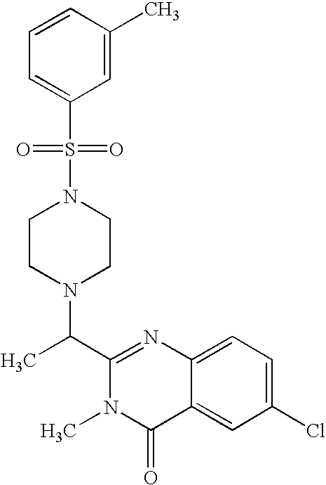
N1(S(=O)(C2=CC=CC(C)=C2)=O)CCN(C(C2=NC3=CC=C(Cl)C=C3C(=O)N2C)C)CC1
